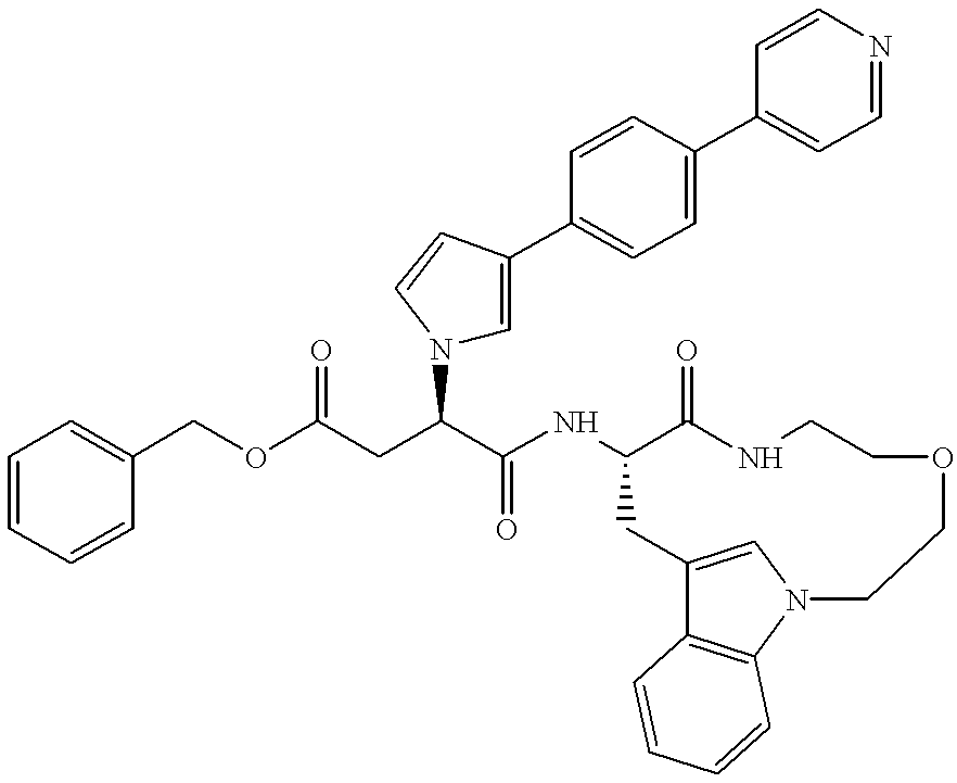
O(C(CC(C(NC1CC2=CN(C3=C2C=CC=C3)CCOCCNC1=O)=O)N1C=C(C2=CC=C(C3=CC=NC=C3)C=C2)C=C1)=O)CC1=CC=CC=C1
